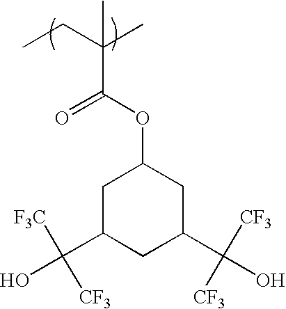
CCC(C)(C(OC1CC(C(O)([F3C])[CF3])CC(C(O)([CF3])[CF3])C1)=O)C
